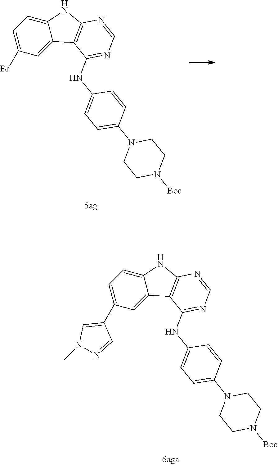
C1=C2C(=CC(C3=CN(C)N=C3)=C1)C1=C(N2)N=CN=C1NC1=CC=C(N2CCN([Boc])CC2)C=C1.C1=C2C(=CC(Br)=C1)C1=C(N2)N=CN=C1NC1=CC=C(N2CCN([Boc])CC2)C=C1
